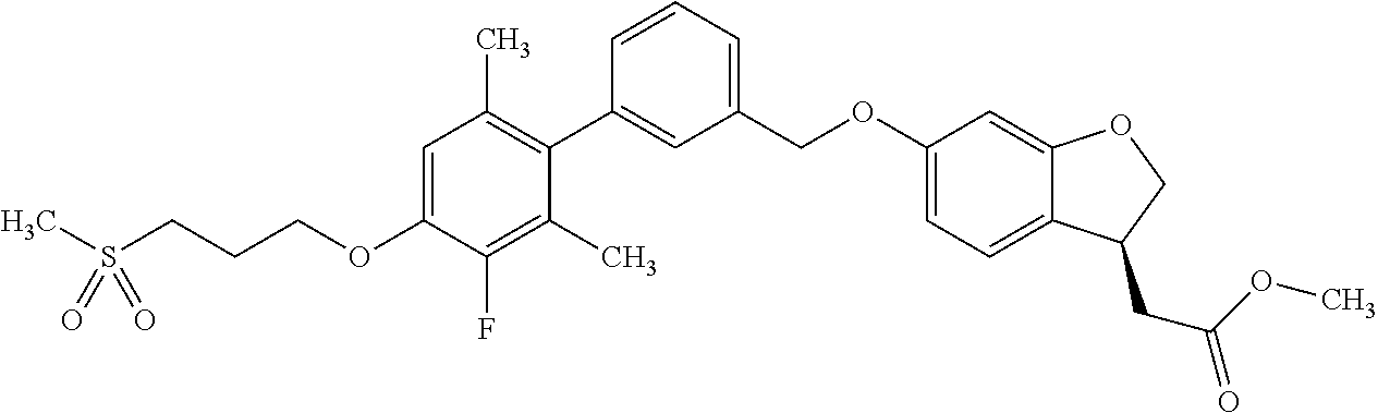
CS(CCCOC1=CC(C)=C(C2=CC(COC3=CC=C4C(=C3)OCC4CC(OC)=O)=CC=C2)C(C)=C1F)(=O)=O
